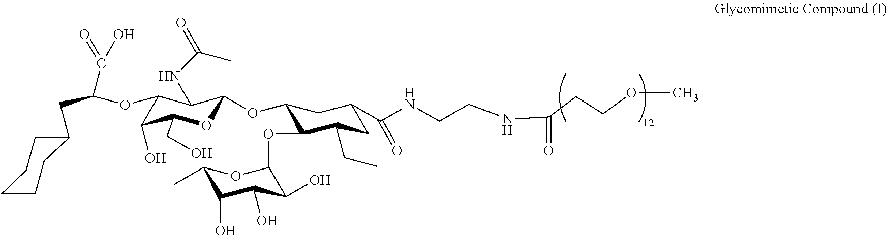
C1(CC(OC2C(O)C(CO)OC(OC3C(OC4C(O)C(O)C(O)C(C)O4)C(CC)CC(C(NCCNC(=O)CCOC)=O)C3)C2NC(C)=O)C(=O)O)CCCCC1
